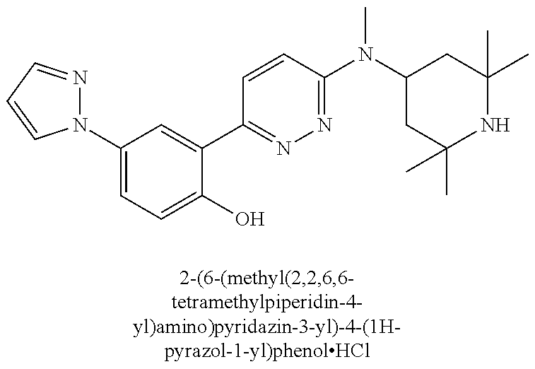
C1=C(N2N=CC=C2)C=C(C2=NN=C(N(C3CC(C)(C)NC(C)(C)C3)C)C=C2)C(O)=C1
